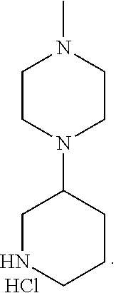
N1CCCC(N2CCN(C)CC2)C1.Cl
